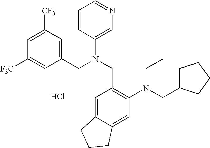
[F3C]C1=CC(CN(CC2=C(N(CC3CCCC3)CC)C=C3C(=C2)CCC3)C2=CN=CC=C2)=CC([CF3])=C1.Cl
